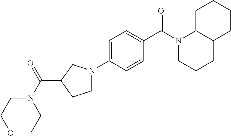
C1=C(N2CCC(C(N3CCOCC3)=O)C2)C=CC(C(N2CCCC3C2CCCC3)=O)=C1
